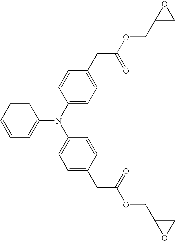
C1=CC=CC(N(C2=CC=C(CC(OCC3CO3)=O)C=C2)C2=CC=C(CC(OCC3OC3)=O)C=C2)=C1
